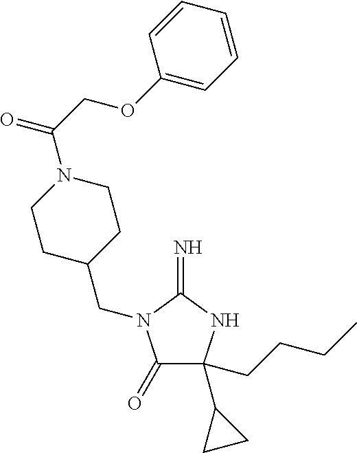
C1(=O)C(C2CC2)(CCCC)NC(=N)N1CC1CCN(C(=O)COC2=CC=CC=C2)CC1
